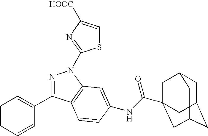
N1=C(C2=CC=CC=C2)C2=C(N1C1=NC([HOOC])=CS1)C=C(NC(=O)C13CC4CC(CC(C1)C4)C3)C=C2
